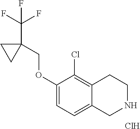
C1(OCC2(C(F)(F)F)CC2)=CC=C2C(=C1Cl)CCNC2.Cl
